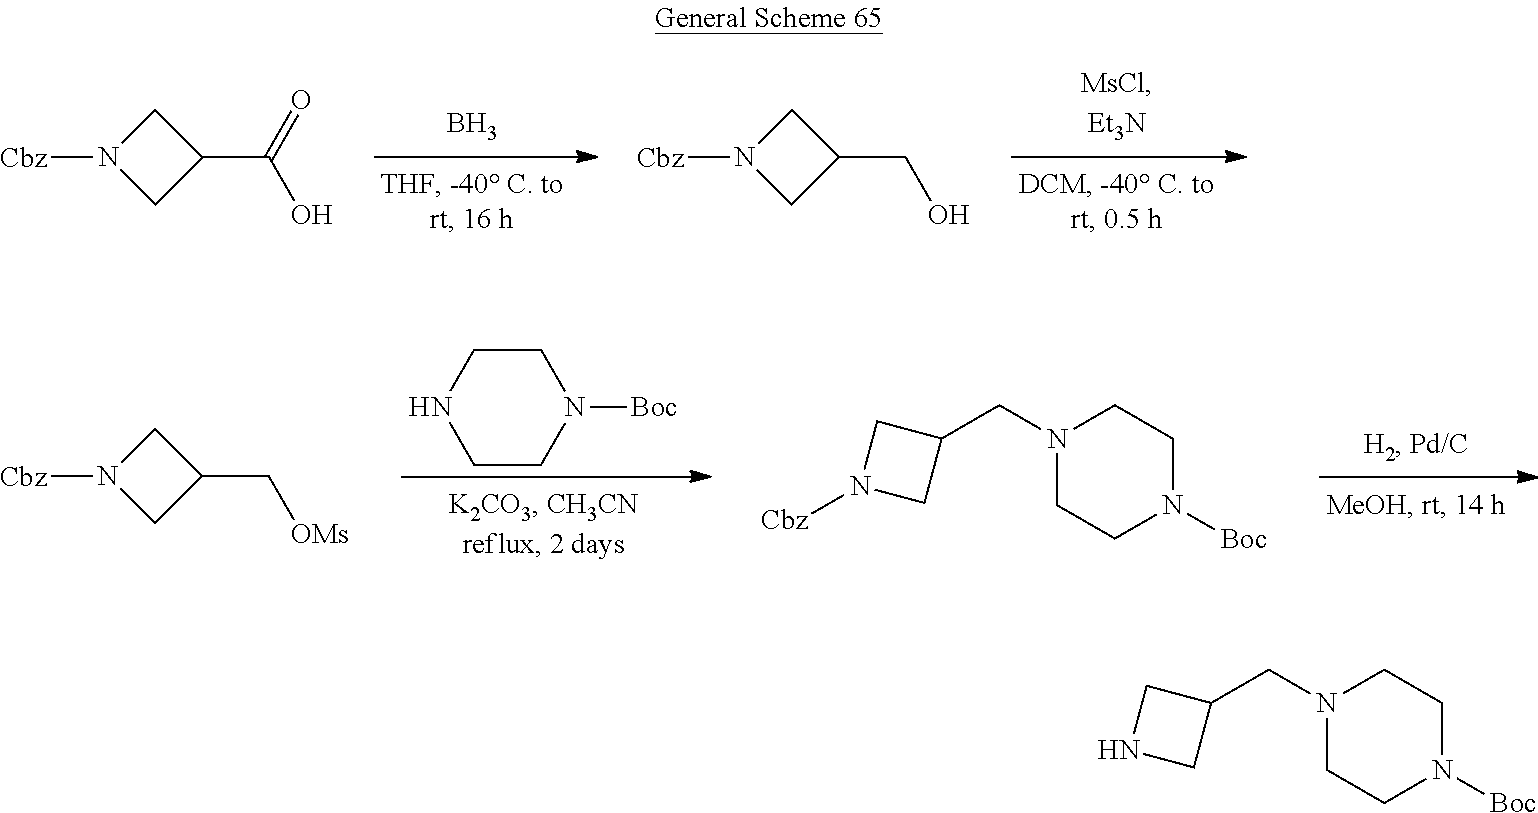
B.C1N([Cbz])CC1C(O)=O.C1N([Cbz])CC1CO.C1CN([Boc])CCN1.C1N([Cbz])CC1C[OMs].C1N([Cbz])CC1CN1CCN([Boc])CC1.C1NCC1CN1CCN([Boc])CC1
